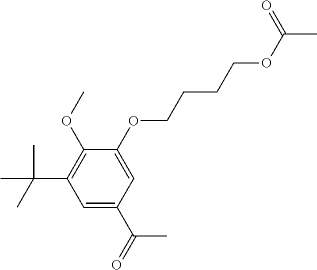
C1=C(OCCCCOC(C)=O)C(OC)=C(C(C)(C)C)C=C1C(=O)C
